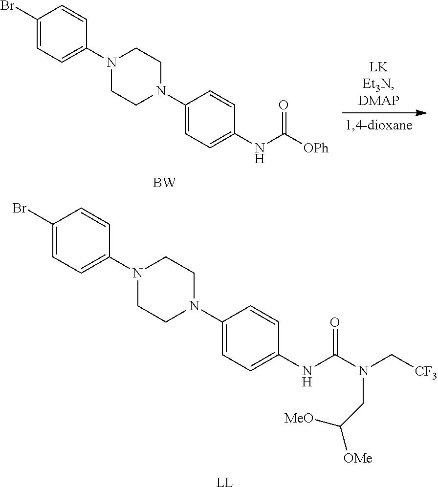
BrC1=CC=C(N2CCN(C3=CC=C(NC([OPh])=O)C=C3)CC2)C=C1.[BW].BrC1=CC=C(N2CCN(C3=CC=C(NC(N(C[CF3])CC([OMe])[MeO])=O)C=C3)CC2)C=C1.[LL]
